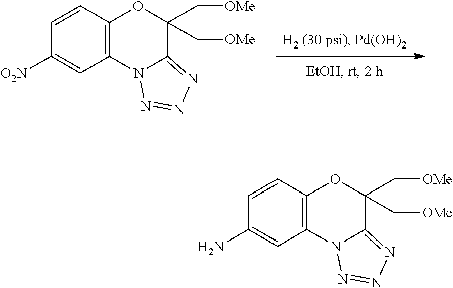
C1([O2N])=CC2=C(OC(C[OMe])(C[OMe])C3=NN=NN23)C=C1.C1(N)=CC2=C(OC(C[OMe])(C[OMe])C3=NN=NN23)C=C1
